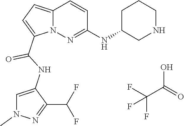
N12C(=CC=C1C(NC1=CN(C)N=C1C(F)F)=O)C=CC(NC1CNCCC1)=N2.FC(F)(C(O)=O)F
